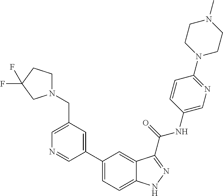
C1(CN2CCC(F)(F)C2)=CN=CC(C2=CC=C3C(=C2)C(C(NC2=CN=C(N4CCN(C)CC4)C=C2)=O)=NN3)=C1
